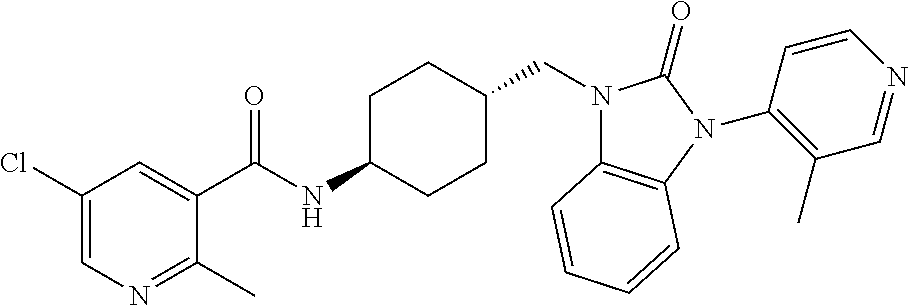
C1(C(NC2CCC(CN3C4=C(N(C5=C(C)C=NC=C5)C3=O)C=CC=C4)CC2)=O)=CC(Cl)=CN=C1C
